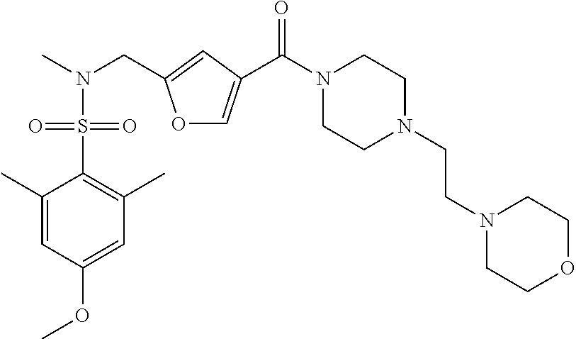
O1C=C(C(N2CCN(CCN3CCOCC3)CC2)=O)C=C1CN(C)S(C1=C(C)C=C(OC)C=C1C)(=O)=O
